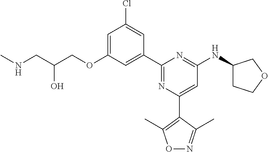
C1=C(OCC(CNC)O)C=C(C2=NC(C3=C(C)ON=C3C)=CC(NC3CCOC3)=N2)C=C1Cl
